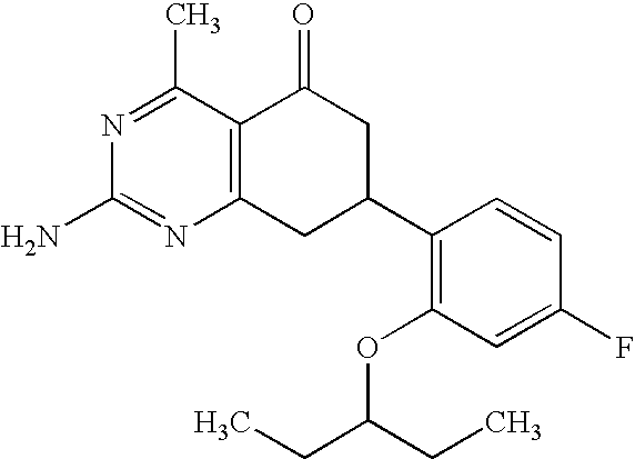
C12=C(CC(C3=C(OC(CC)CC)C=C(F)C=C3)CC1=O)N=C(N)N=C2C
